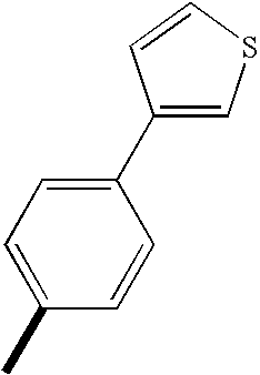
CC1=CC=C(C2=CSC=C2)C=C1
